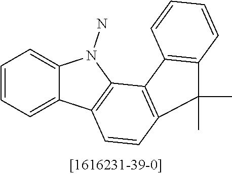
C1=CC=C2C(=C1)N(N)C1=C2C=CC2=C1C1=C(C=CC=C1)C2(C)C
